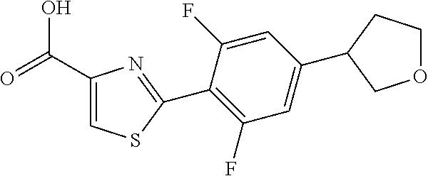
C1(C2CCOC2)=CC(F)=C(C2=NC(C(=O)O)=CS2)C(F)=C1
